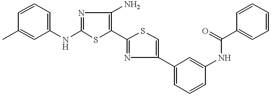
N(C1=NC(N)=C(C2=NC(C3=CC=CC(NC(C4=CC=CC=C4)=O)=C3)=CS2)S1)C1=CC=CC(C)=C1
